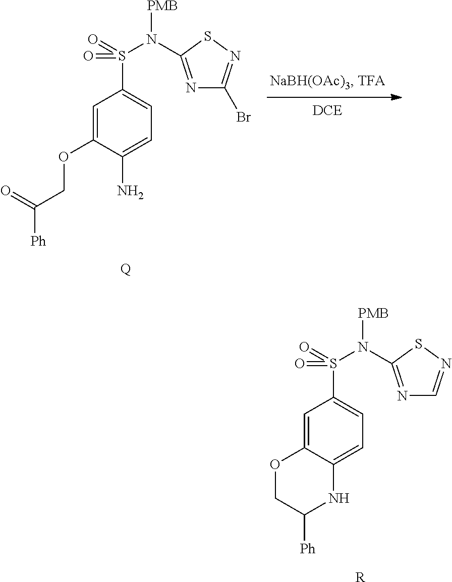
C1=C(N)C(OCC([Ph])=O)=CC(S(N([PMB])C2=NC(Br)=NS2)(=O)=O)=C1.[Q].C1=C2C(=CC(S(N([PMB])C3=NC=NS3)(=O)=O)=C1)OCC([Ph])N2.[R]
